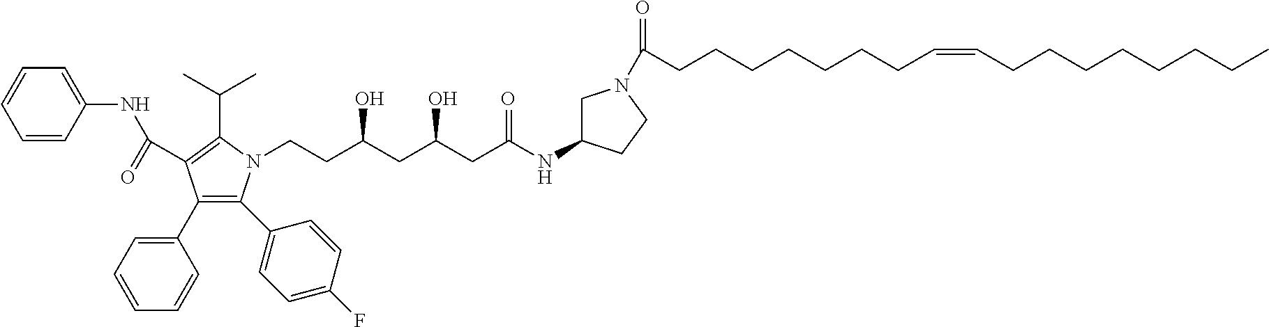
C1=CC(NC(=O)C2=C(C(C)C)N(CCC(CC(CC(NC3CN(C(=O)CCCCCCCC=CCCCCCCCC)CC3)=O)O)O)C(C3=CC=C(F)C=C3)=C2C2=CC=CC=C2)=CC=C1
